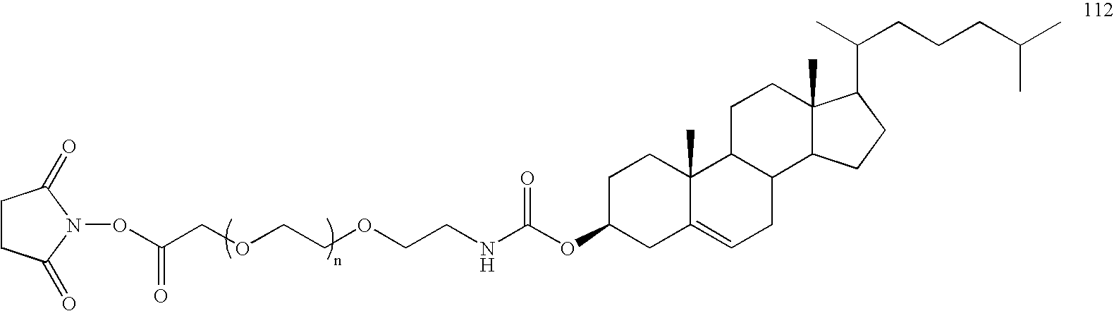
N1(OC(COCCOCCNC(OC2CC3=CCC4C(C3(C)CC2)CCC2(C)C4CCC2C(C)CCCC(C)C)=O)=O)C(=O)CCC1=O
